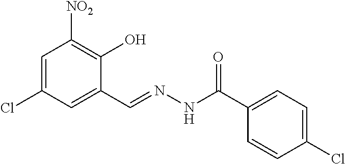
C1=C(Cl)C=C(C=NNC(C2=CC=C(Cl)C=C2)=O)C(O)=C1[NO2]
